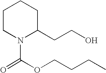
C1CN(C(OCCCC)=O)C(CCO)CC1
